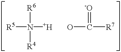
[R5]N([R6])([H])[R4].OC(=[-O])[R7]
